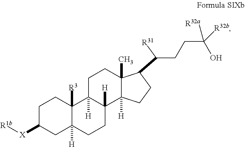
C1C([X][R1b])CC2([H])C([R3])(C1)C1([H])C([H])(CC2)C2([H])C(C)(CC1)C(C(CCC([R32a])(O)[R32b])[R31])CC2
